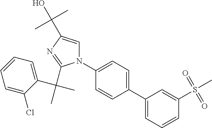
C1(C2=CC=CC(S(C)(=O)=O)=C2)=CC=C(N2C=C(C(C)(C)O)N=C2C(C2=CC=CC=C2Cl)(C)C)C=C1
